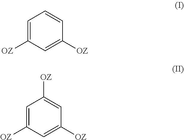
C1=C([OZ])C=C([OZ])C=C1.C1=C([OZ])C=C([OZ])C=C1[OZ]
